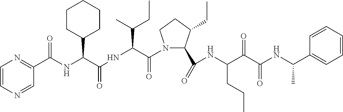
N(C(C(=O)N1C(C(=O)NC(C(C(NC(C2=CC=CC=C2)C)=O)=O)CCC)C(CC)CC1)C(C)CC)C(=O)C(C1CCCCC1)NC(=O)C1=NC=CN=C1
